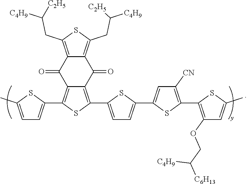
C1=C(C)SC(C2=C3C(=C(C4=CC=C(C5=CC([CN])=C(C6=C(OCC([C6H13])[C4H9])C=C(C)S6)S5)S4)S2)C(=O)C2=C(CC([C2H5])[C4H9])SC(CC([C2H5])[C4H9])=C2C3=O)=C1
